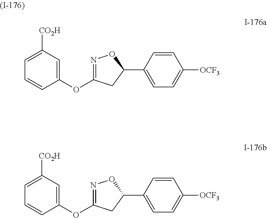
C1=CC(C2ON=C(OC3=CC([CO2H])=CC=C3)C2)=CC=C1[OCF3].C1=CC(C2ON=C(OC3=CC([CO2H])=CC=C3)C2)=CC=C1[OCF3]
